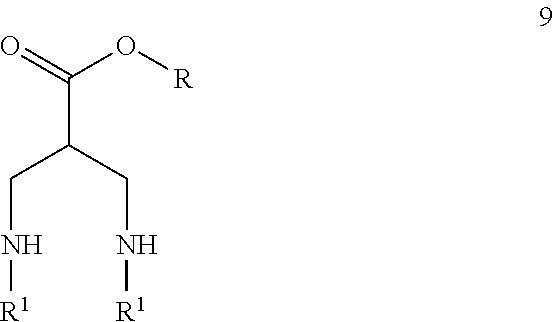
C(C(CN[R1])CN[R1])(=O)O[R]
